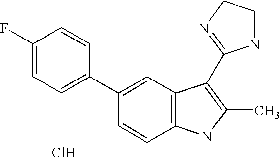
C1=C(C2=CC=C(F)C=C2)C=CC2=C1C(C1=NCCN1)=C(C)N2.Cl
